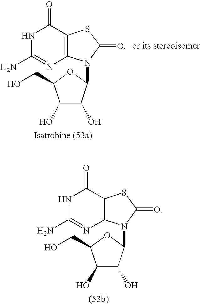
N1C(N)=NC2=C(C1=O)SC(=O)N2C1C(O)C(O)C(CO)O1.N1C(N)=NC2C(C1=O)SC(=O)N2C1C(O)C(O)C(CO)O1
